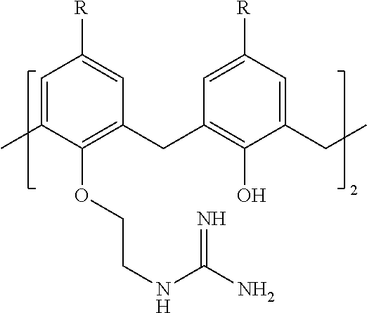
C1=C(C)C(OCCNC(N)=N)=C(CC2=C(O)C(CC)=CC([R])=C2)C=C1[R]
